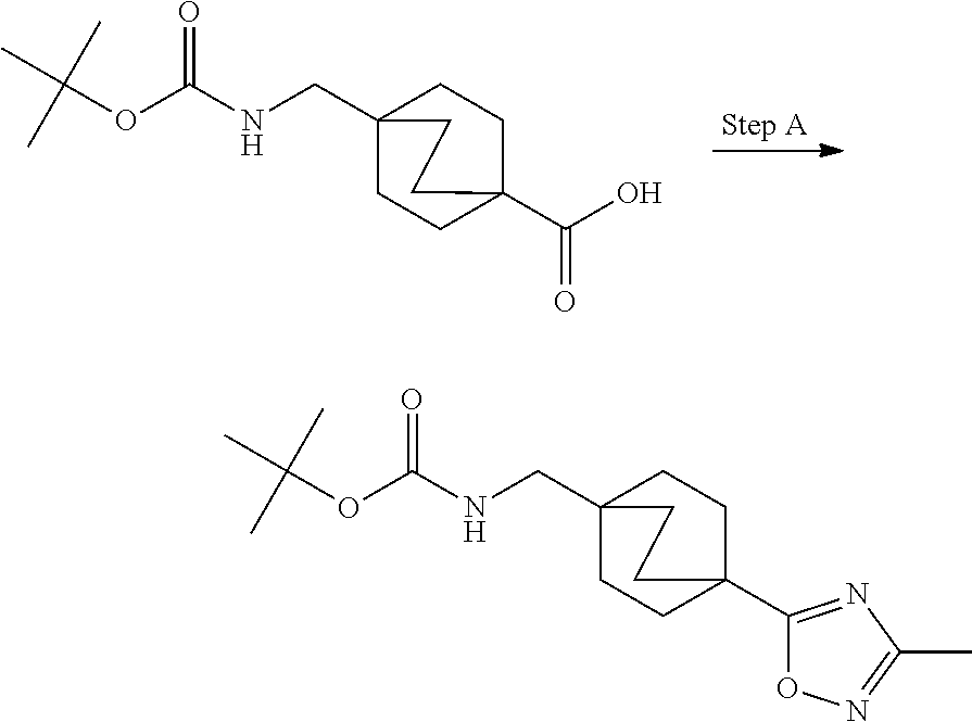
C12(CNC(OC(C)(C)C)=O)CCC(C(O)=O)(CC1)CC2.C12(CNC(OC(C)(C)C)=O)CCC(C3=NC(C)=NO3)(CC1)CC2
